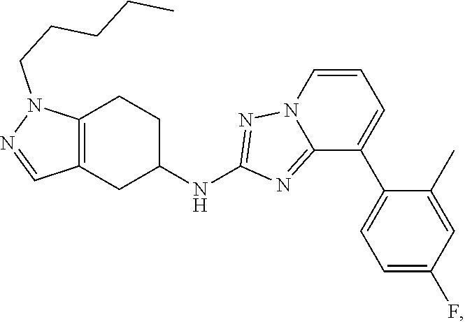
C12=C(CC(NC3=NN4C(=N3)C(C3=CC=C(F)C=C3C)=CC=C4)CC1)C=NN2CCCCC
